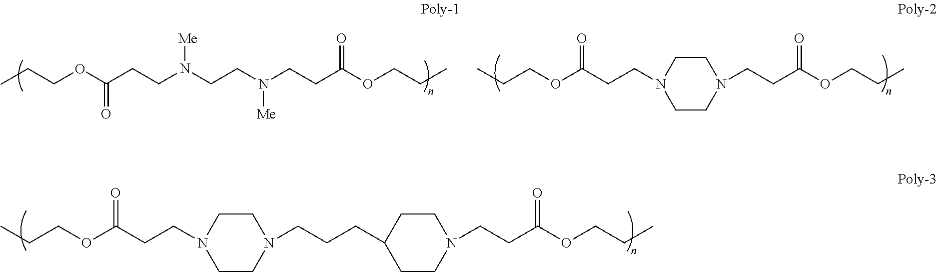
CCCOC(=O)CCN1CCN(CCC(OCCC)=O)CC1.CCCOC(=O)CCN1CCN(CCCC2CCN(CCC(OCCC)=O)CC2)CC1.C(=O)(CCN([Me])CCN([Me])CCC(=O)OCCC)OCCC
